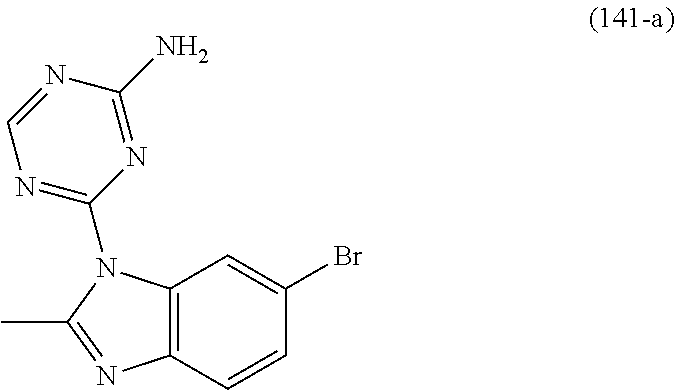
CC1=NC2=C(N1C1=NC=NC(N)=N1)C=C(Br)C=C2
